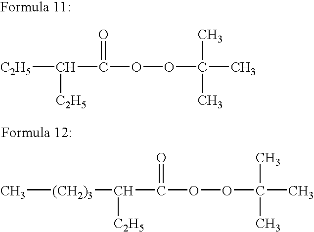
[C2H5]C(C(=O)OOC(C)(C)C)[C2H5].C[(CH2)3]C(C(=O)OOC(C)(C)C)[C2H5]
